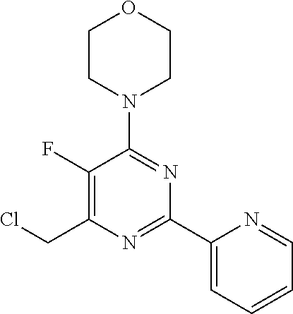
ClCC1=C(F)C(N2CCOCC2)=NC(C2=CC=CC=N2)=N1
